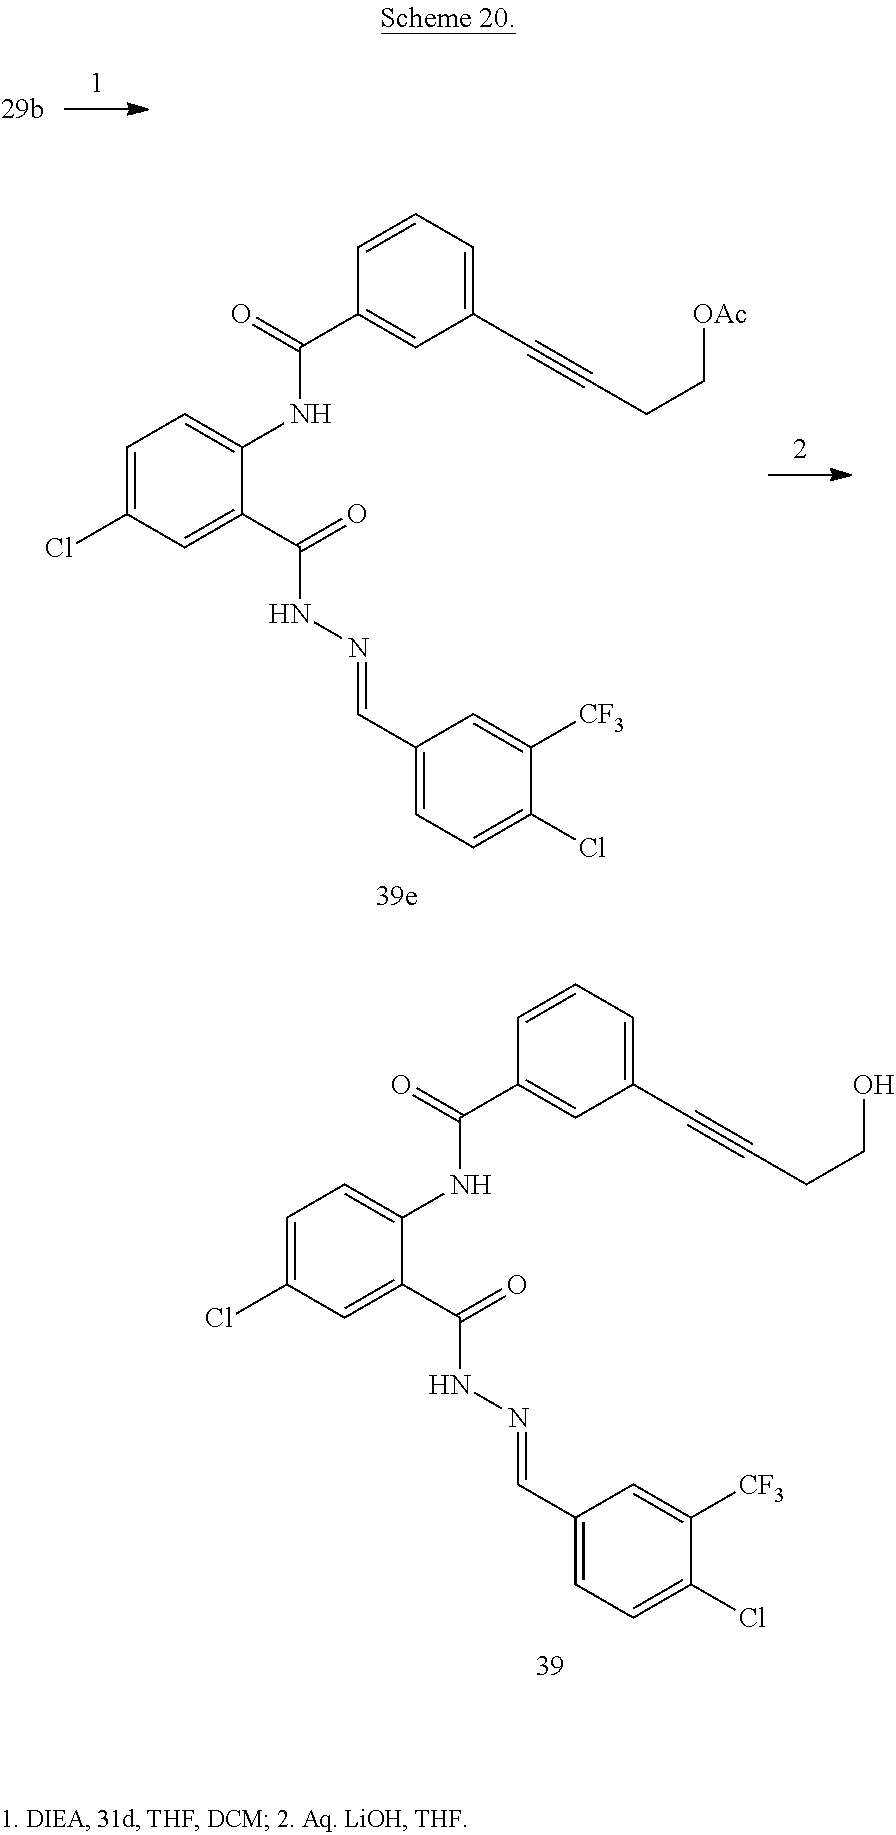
C1=C(Cl)C=C(C(=O)NN=CC2=CC=C(Cl)C([CF3])=C2)C(NC(C2=CC(C#CCC[OAc])=CC=C2)=O)=C1.C1=C(Cl)C=C(C(=O)NN=CC2=CC=C(Cl)C([CF3])=C2)C(NC(C2=CC(C#CCCO)=CC=C2)=O)=C1
